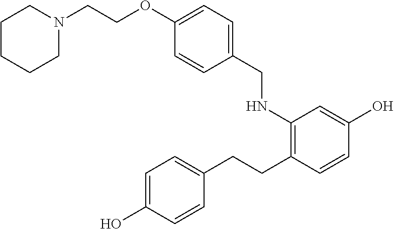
C1=CC(O)=CC=C1CCC1=C(NCC2=CC=C(OCCN3CCCCC3)C=C2)C=C(O)C=C1
